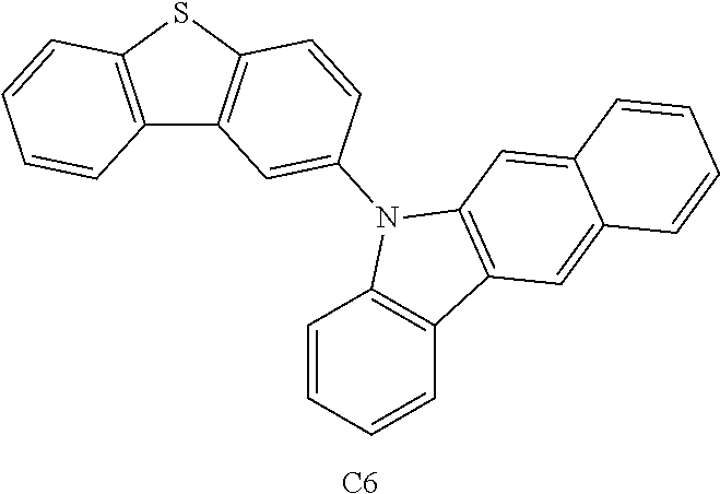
C12=C(SC3=C1C=C(N1C4=C(C=CC=C4)C4=C1C=C1C(=C4)C=CC=C1)C=C3)C=CC=C2.[C6]
